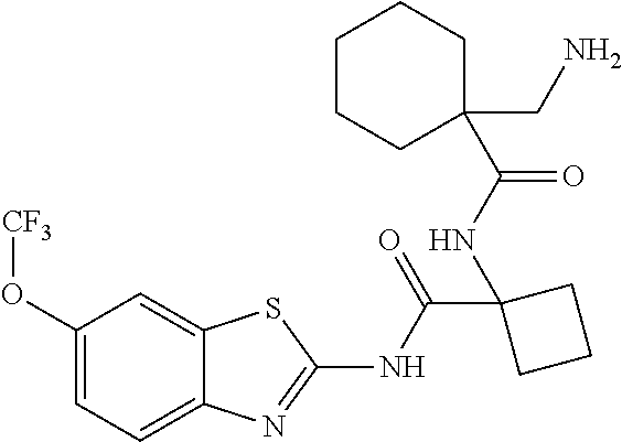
C1(O[CF3])=CC=C2C(=C1)SC(NC(C1(NC(=O)C3(CN)CCCCC3)CCC1)=O)=N2
